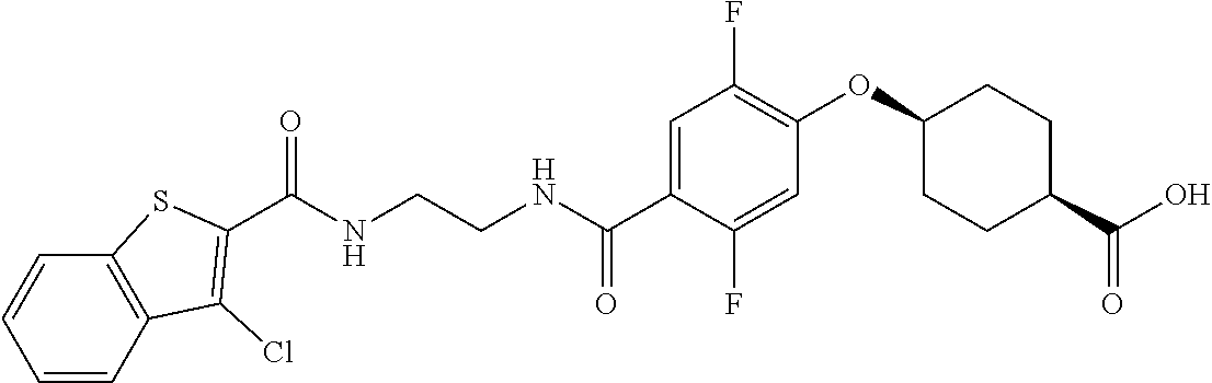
C(NCCNC(C1=CC(F)=C(OC2CCC(C(O)=O)CC2)C=C1F)=O)(=O)C1=C(Cl)C2=C(C=CC=C2)S1
